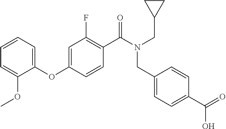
C1(OC2=CC(F)=C(C(N(CC3CC3)CC3=CC=C(C(=O)O)C=C3)=O)C=C2)=CC=CC=C1OC
